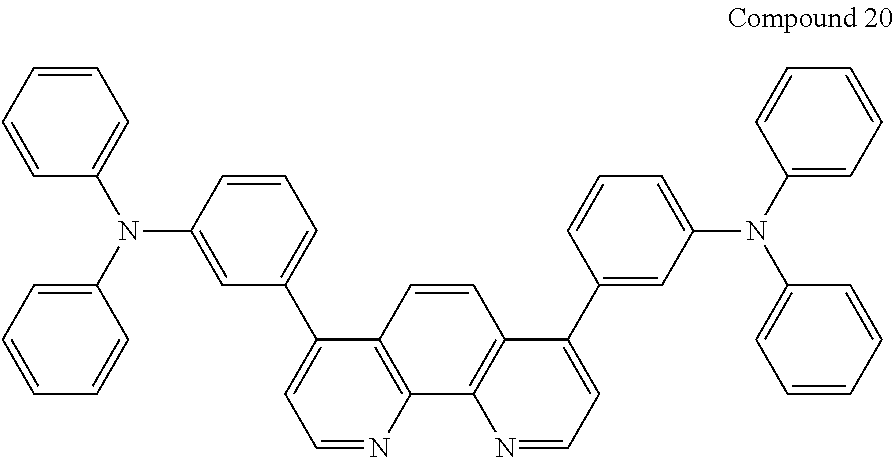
C1=NC2=C(C(C3=CC=CC(N(C4=CC=CC=C4)C4=CC=CC=C4)=C3)=C1)C=CC1=C2N=CC=C1C1=CC(N(C2=CC=CC=C2)C2=CC=CC=C2)=CC=C1
